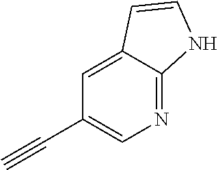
N1=C2C(=CC(C#C)=C1)C=CN2
